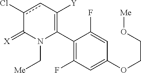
C1(C2=C([Y])cc(Cl)C(=[X])N2C[Me])=C(F)C=C(OCCO[Me])C=C1F
